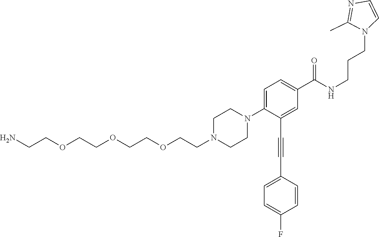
C1N(CCOCCOCCOCCN)CCN(C2=CC=C(C(NCCCN3C(C)=NC=C3)=O)C=C2C#CC2=CC=C(F)C=C2)C1
